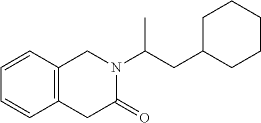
C1(CC(N2CC3=C(C=CC=C3)CC2=O)C)CCCCC1
